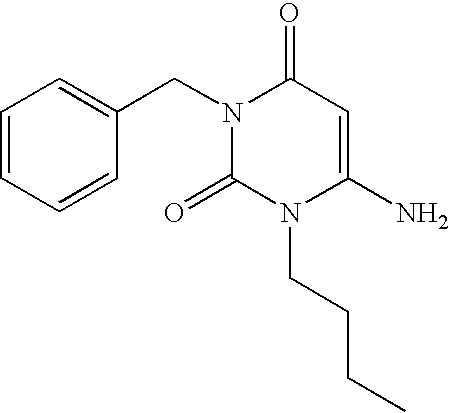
C1=CC=CC(CN2C(=O)N(CCCC)C(N)=CC2=O)=C1
